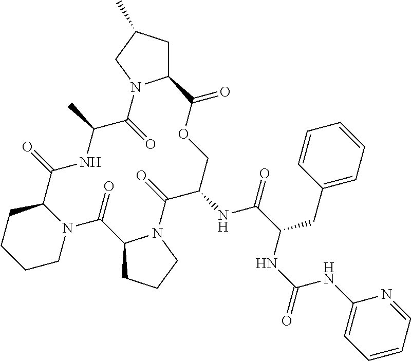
C1CN2C(CC1)C(=O)NC(C)C(=O)N1C(CC(C)C1)C(=O)OCC(NC(=O)C(CC1=CC=CC=C1)NC(NC1=CC=CC=N1)=O)C(=O)N1C(C2=O)CCC1
